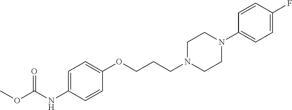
C1=C(NC(OC)=O)C=CC(OCCCN2CCN(C3=CC=C(F)C=C3)CC2)=C1
